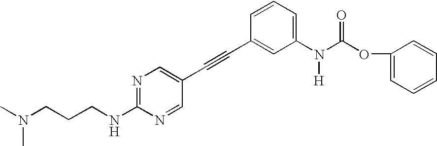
CN(CCCNC1=NC=C(C#CC2=CC(N(C(OC3=CC=CC=C3)=O)[H])=CC=C2)C=N1)C
